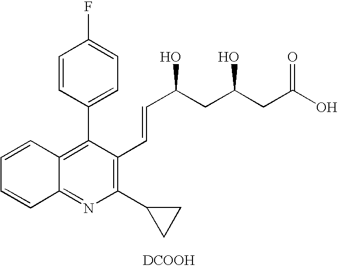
C1=CC(C2=C3C(=NC(C4CC4)=C2C=CC(CC(CC(O)=O)O)O)C=CC=C3)=CC=C1F.[DCOOH]
